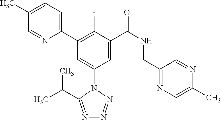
C1=C(C)C=NC(C2=C(F)C(C(NCC3=NC=C(C)N=C3)=O)=CC(N3C(C(C)C)=NN=N3)=C2)=C1
